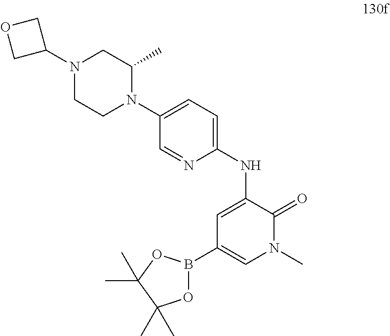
C1(NC2=CC(B3OC(C)(C)C(C)(C)O3)=CN(C)C2=O)=CC=C(N2C(C)CN(C3COC3)CC2)C=N1
